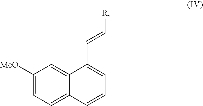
C1([MeO])=CC=C2C(=C1)C(C=C[R])=CC=C2
